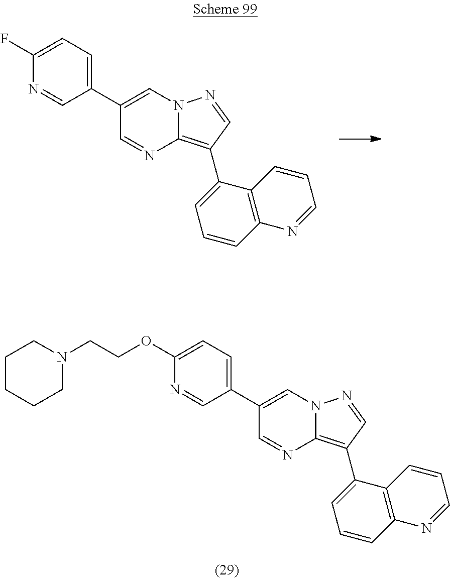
C1(C2=CC=C(F)N=C2)=CN2C(=C(C3=CC=CC4=C3C=CC=N4)C=N2)N=C1.C1(C2=CC=C(OCCN3CCCCC3)N=C2)=CN2C(=C(C3=CC=CC4=C3C=CC=N4)C=N2)N=C1
